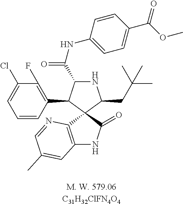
C1(Cl)=CC=CC(C2C(C(=O)NC3=CC=C(C(OC)=O)C=C3)NC(CC(C)(C)C)C23C2=C(NC3=O)C=C(C)C=N2)=C1F.[C31H32ClFN4O4]
